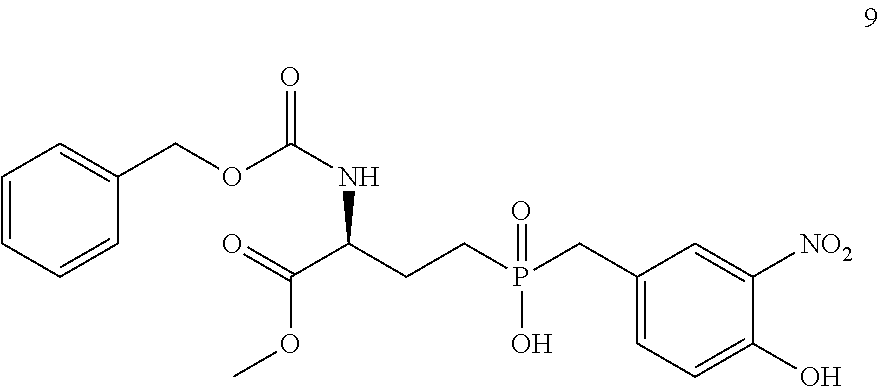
C1=CC=CC(COC(NC(C(=O)OC)CCP(CC2=CC=C(O)C([NO2])=C2)(O)=O)=O)=C1
